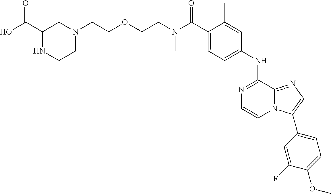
C(C1=CC=C(NC2=NC=CN3C2=NC=C3C2=CC=C(OC)C(F)=C2)C=C1C)(=O)N(CCOCCN1CC(C(O)=O)NCC1)C
